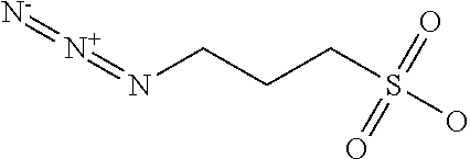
N(CCCS(O)(=O)=O)=[N+]=[N-]
